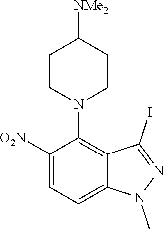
C1([O2N])=CC=C2C(=C1N1CCC([NMe2])CC1)C(I)=NN2C
